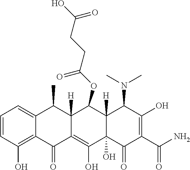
C1=CC(O)=C2C(=C1)C(C)C1([H])C(=C(O)C3(O)C([H])(C1OC(CCC(O)=O)=O)C(N(C)C)C(O)=C(C(N)=O)C3=O)C2=O
